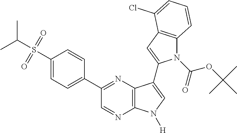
CC(S(=O)(=O)C1=CC=C(C2=NC3=C(N=C2)N([H])C=C3C2=CC3=C(N2C(=O)OC(C)(C)C)C=CC=C3Cl)C=C1)C
